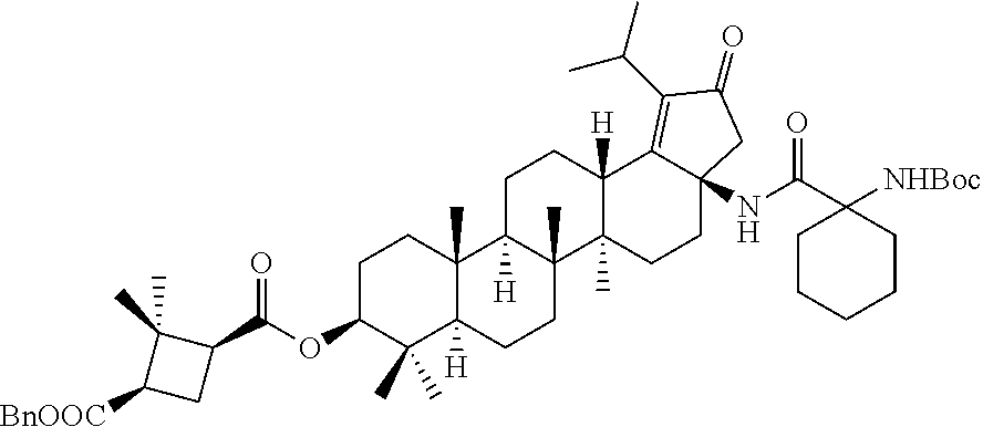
C1C(OC(C2C(C)(C)C([BnOOC])C2)=O)C(C)(C)C2([H])C(C)(C1)C1([H])C(C)(CC2)C2(C)C([H])(CC1)C1=C(C(C)C)C(=O)CC1(NC(=O)C1([NHBoc])CCCCC1)CC2
